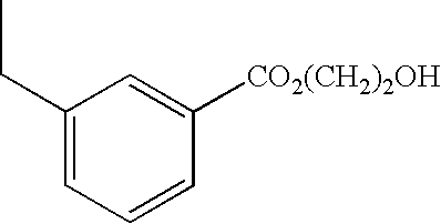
C1=C([CO2(CH2)2OH])C=CC=C1CC
